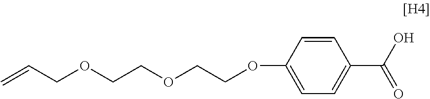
C=CCOCCOCCOC1=CC=C(C(=O)O)C=C1
